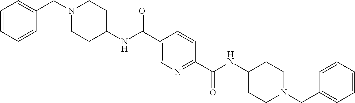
N(C1CCN(CC2=CC=CC=C2)CC1)C(C1=CN=C(C(NC2CCN(CC3=CC=CC=C3)CC2)=O)C=C1)=O
